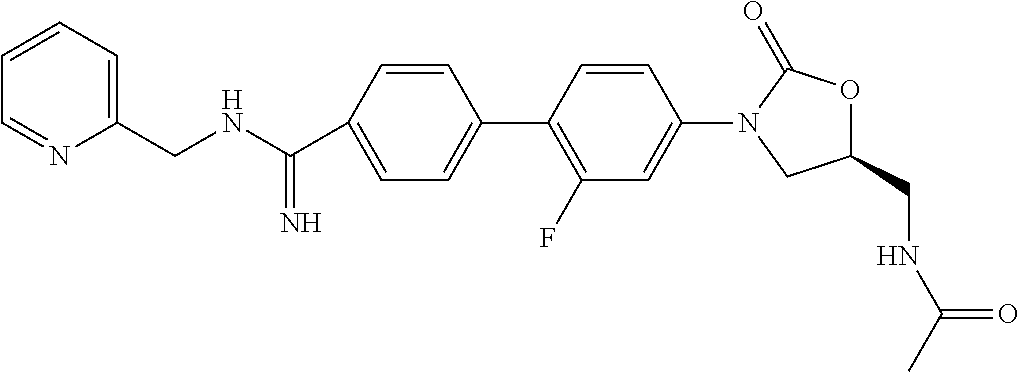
C1(CNC(=O)C)OC(=O)N(C2=CC(F)=C(C3=CC=C(C(NCC4=CC=CC=N4)=N)C=C3)C=C2)C1
